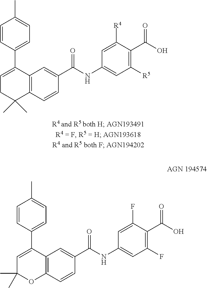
C1=CC(C2=CCC(C)(C)C3=C2C=C(C(=O)NC2=CC([R5])=C(C(=O)O)C([R4])=C2)C=C3)=CC=C1C.C1=CC(C2=CC(C)(C)OC3=C2C=C(C(=O)NC2=CC(F)=C(C(=O)O)C(F)=C2)C=C3)=CC=C1C
